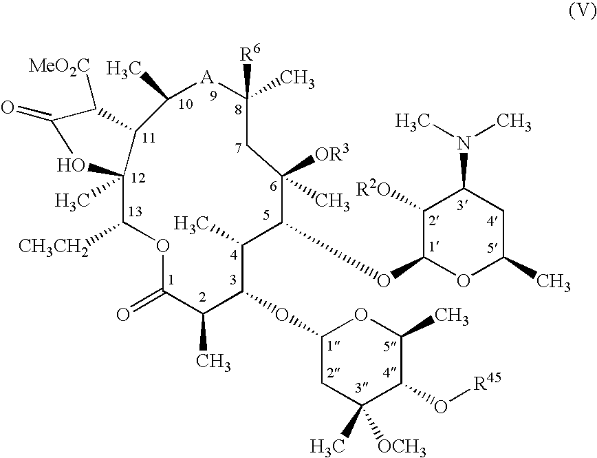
C1(C)[A]C([R6])(C)CC([OR3])(C)C(OC2OC(C)CC(N(C)C)C2[R2O])C(C)C(OC2CC([OCH3])(C)C(O[R45])C(C)O2)C(C)C(=O)OC([CH3CH2])C2(C)C1C([MeO2C])C(=O)O2
